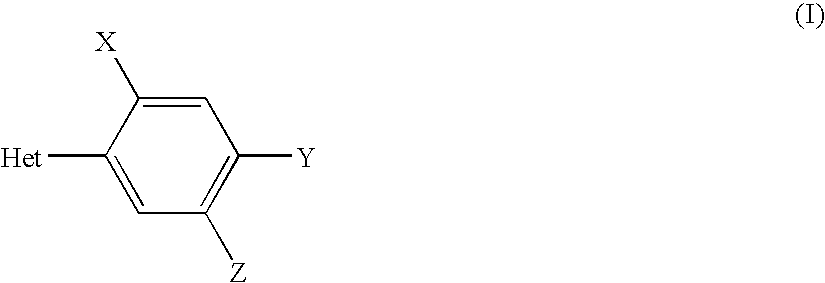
C1=C([X])C([Het])=CC([Z])=C1[Y]
